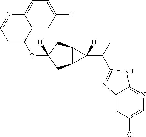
O(C1([H])CC2C(C1)C2(C(C)C1=NC2=CC(Cl)=CN=C2N1)[H])C1=CC=NC2=CC=C(F)C=C12
